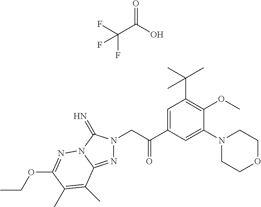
C(C(O)=O)(F)(F)F.C(C(C1=CC(C(C)(C)C)=C(OC)C(N2CCOCC2)=C1)=O)N1N=C2N(C1=N)N=C(OCC)C(C)=C2C
